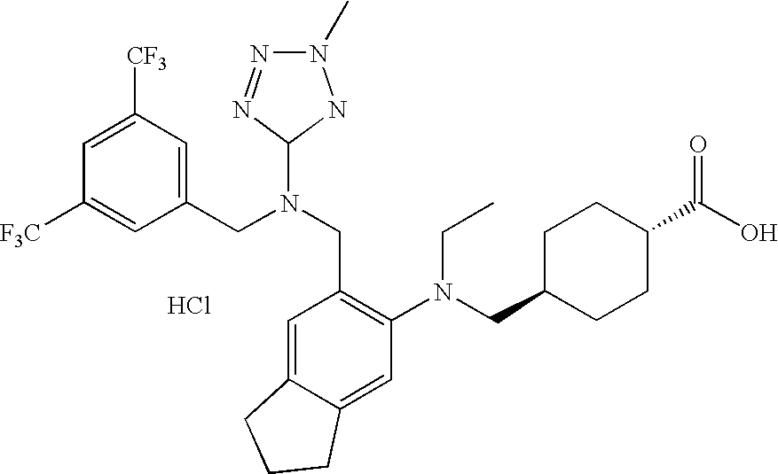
C1=C([CF3])C=C(CN(CC2=C(N(CC3CCC(C(O)=O)CC3)CC)C=C3C(=C2)CCC3)C2NN(C)N=N2)C=C1[F3C].Cl
